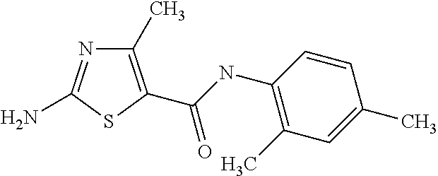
C1(C)=C(C(NC2=C(C)C=C(C)C=C2)=O)SC(N)=N1
